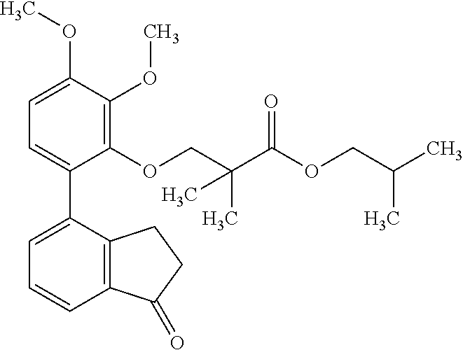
C1=C(OC)C(OC)=C(OCC(C(OCC(C)C)=O)(C)C)C(C2=CC=CC3=C2CCC3=O)=C1
